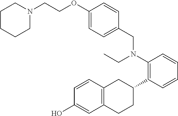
C1(O)=CC2=C(C=C1)CC(C1=C(N(CC)CC3=CC=C(OCCN4CCCCC4)C=C3)C=CC=C1)CC2
